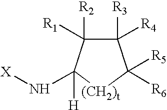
C1([R3])([R4])C([R2])([R1])C(N[X])([H])[(CH2)t]C1([R5])[R6]
